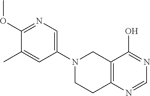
C1(N2CCC3=C(C2)C(O)=NC=N3)=CN=C(OC)C(C)=C1
